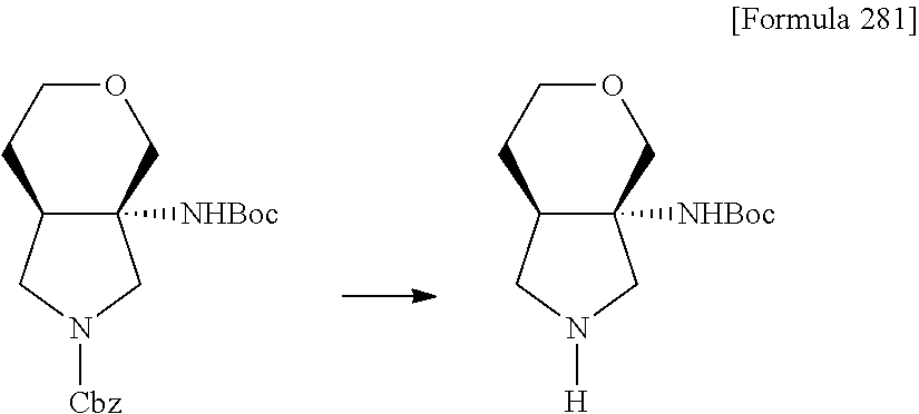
C12([NHBoc])C(CN([H])C1)CCOC2.C12([NHBoc])C(CN([Cbz])C1)CCOC2
